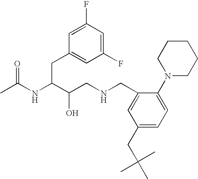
CC(NC(C(CNCC1=CC(CC(C)(C)C)=CC=C1N1CCCCC1)O)CC1=CC(F)=CC(F)=C1)=O
